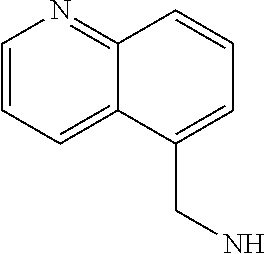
C1=CC=C2C(=N1)C=CC=C2CN
